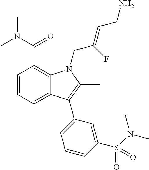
C1=CC=C2C(=C1C(=O)N(C)C)N(CC(=CCN)F)C(C)=C2C1=CC=CC(S(N(C)C)(=O)=O)=C1
